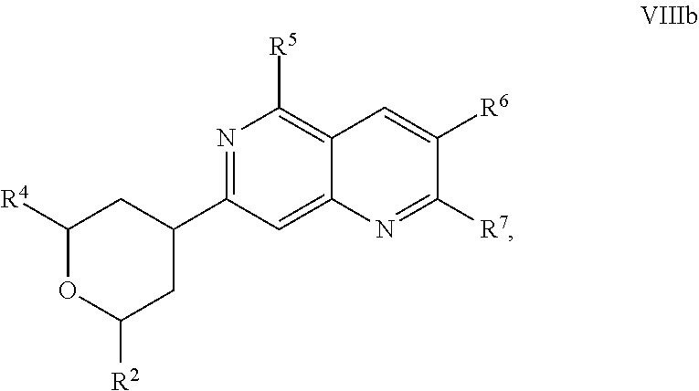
C1=C2C(=C([R5])N=C1C1CC([R4])OC([R2])C1)C=C([R6])C([R7])=N2
